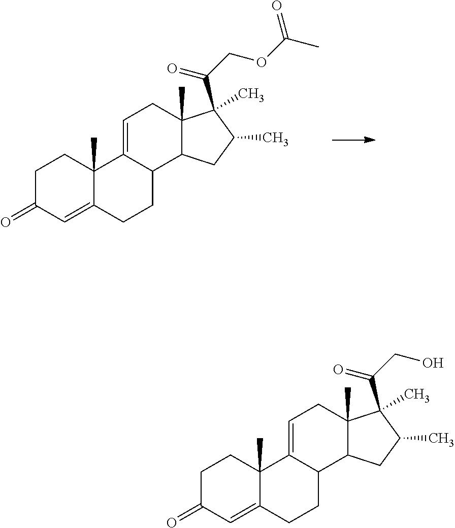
C1C(=O)C=C2C(C)(C1)C1=CCC3(C)C(C1CC2)CC(C)C3(C(COC(C)=O)=O)C.C1C(=O)C=C2C(C)(C1)C1=CCC3(C)C(C1CC2)CC(C)C3(C(CO)=O)C
